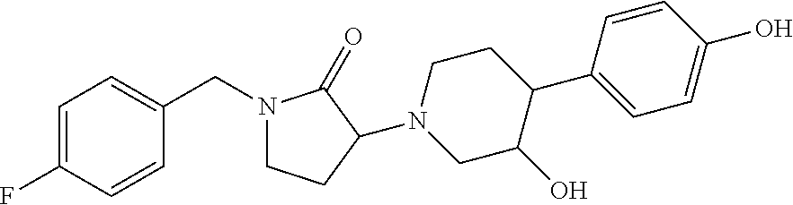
C1=C(F)C=CC(CN2CCC(N3CC(O)C(C4=CC=C(O)C=C4)CC3)C2=O)=C1
